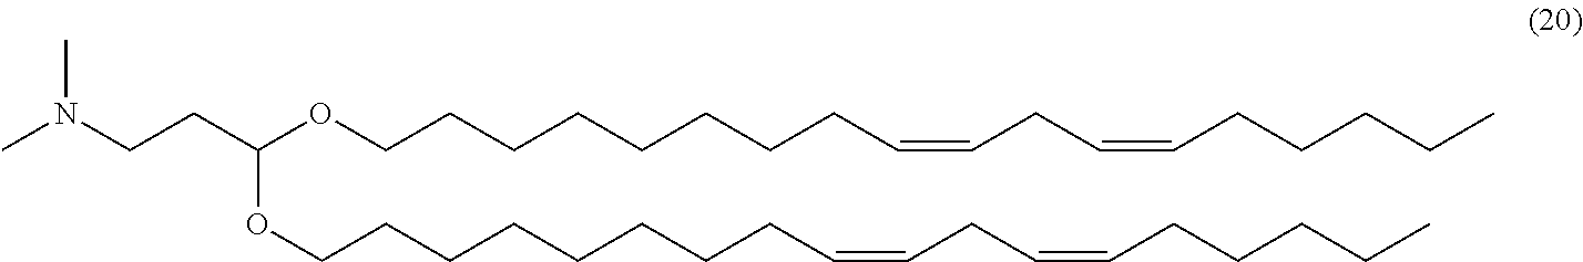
N(CCC(OCCCCCCCCC=CCC=CCCCCC)OCCCCCCCCC=CCC=CCCCCC)(C)C
